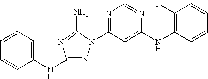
N1=C(NC2=CC=CC=C2)N=C(N)N1C1=NC=NC(NC2=C(F)C=CC=C2)=C1
